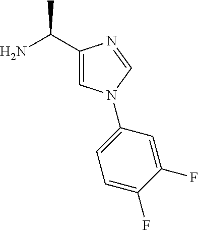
NC(C1=CN(C2=CC=C(F)C(F)=C2)C=N1)C
